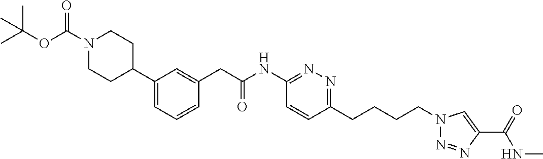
N1(C(OC(C)(C)C)=O)CCC(C2=CC=CC(CC(NC3=NN=C(CCCCN4N=NC(C(=O)NC)=C4)C=C3)=O)=C2)CC1
